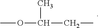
COC(C)CC
